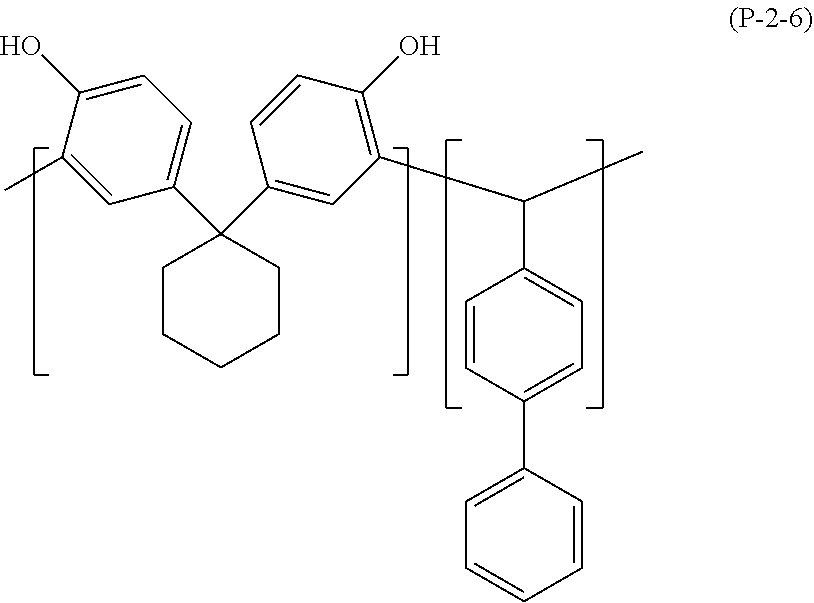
C1(C2=CC=C(O)C(C)=C2)(C2=CC(C(C)C3=CC=C(C4=CC=CC=C4)C=C3)=C(O)C=C2)CCCCC1
